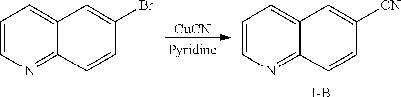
[CuCN].C1=CN=C2C(=C1)C=C([CN])C=C2.[I-B].C1=CN=C2C(=C1)C=C(Br)C=C2
